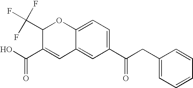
C1(C(F)(F)F)C(C(O)=O)=CC2=CC(C(CC3=CC=CC=C3)=O)=CC=C2O1
